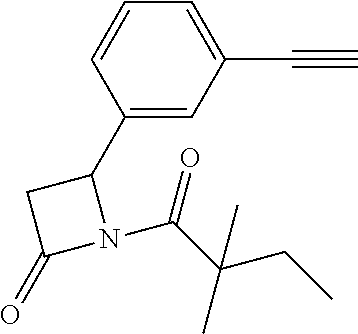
C1C(=O)N(C(C(C)(CC)C)=O)C1C1=CC(C#C)=CC=C1
